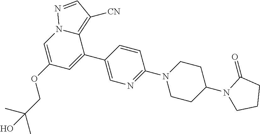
C1(OCC(O)(C)C)=CN2C(=C([CN])C=N2)C(C2=CN=C(N3CCC(N4CCCC4=O)CC3)C=C2)=C1
